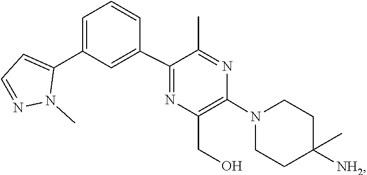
C1C(C)([NH2])CCN(C2=C(CO)N=C(C3=CC(C4=CC=NN4C)=CC=C3)C(C)=N2)C1
